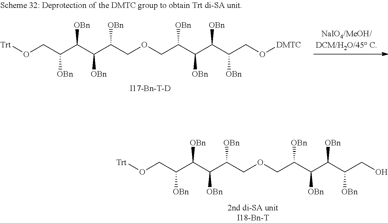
[Trt]OCC(C(C(C(COCC(C(C(C(CO)[OBn])[OBn])[OBn])[OBn])[OBn])[OBn])[OBn])[OBn].[Trt]OCC(C(C(C(COCC(C(C(C(CO[DMTC])[OBn])[OBn])[OBn])[OBn])[OBn])[OBn])[OBn])[OBn].[I17-Bn-T-D]
